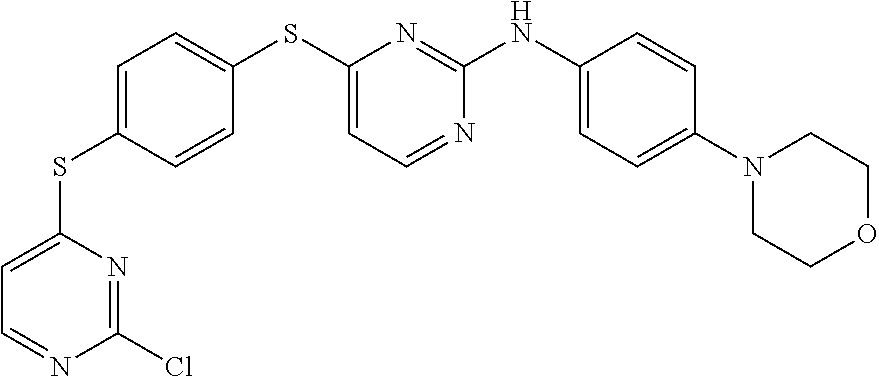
C1(N2CCOCC2)=CC=C(NC2=NC(SC3=CC=C(SC4=CC=NC(Cl)=N4)C=C3)=CC=N2)C=C1
